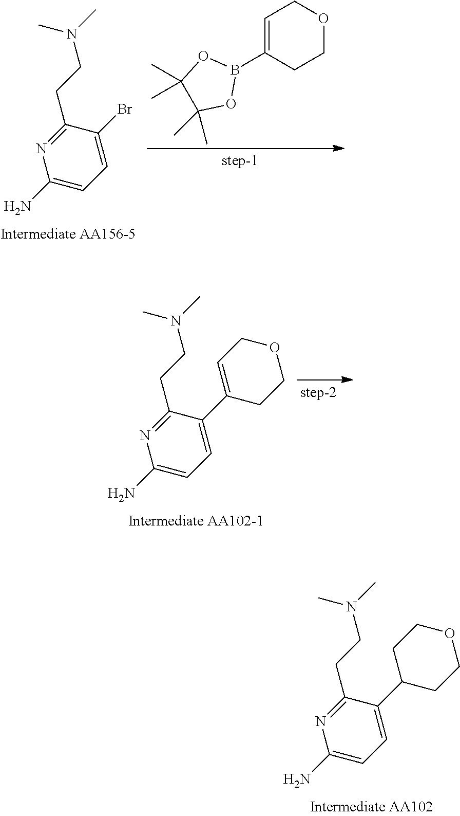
C1(CCN(C)C)=NC(N)=CC=C1C1CCOCC1.C1(CCN(C)C)=NC(N)=CC=C1Br.C1=C(B2OC(C)(C)C(C)(C)O2)CCOC1.C1(CCN(C)C)=NC(N)=CC=C1C1=CCOCC1
